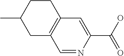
C1=NC(C(O)=O)=CC2=C1CC(C)CC2
